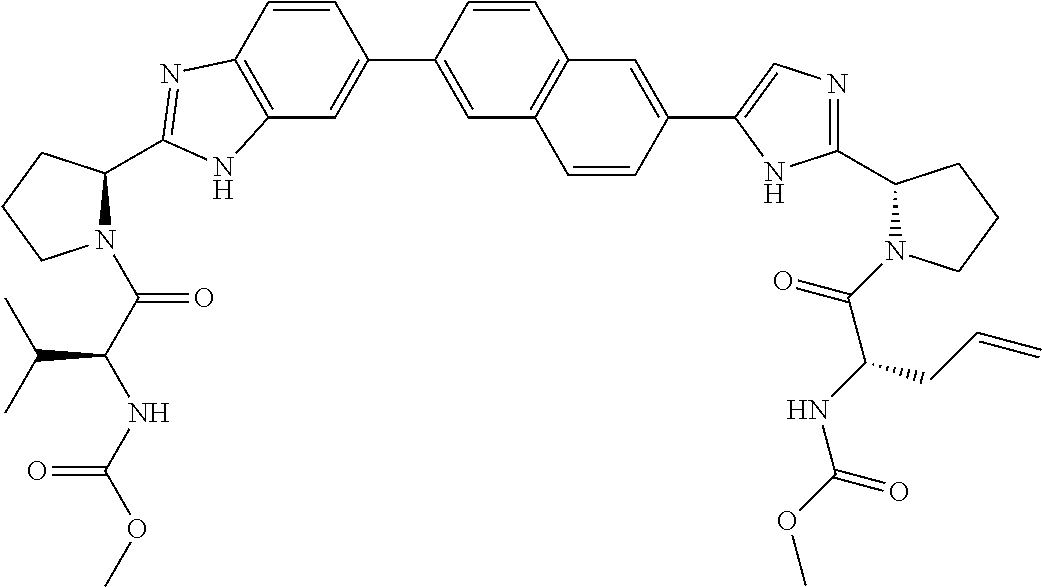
C12=C(C=CC(C3=CC4=C(C=C3)C=C(C3=CN=C(C5N(C(C(NC(=O)OC)CC=C)=O)CCC5)N3)C=C4)=C1)N=C(C1N(C(C(NC(OC)=O)C(C)C)=O)CCC1)N2
